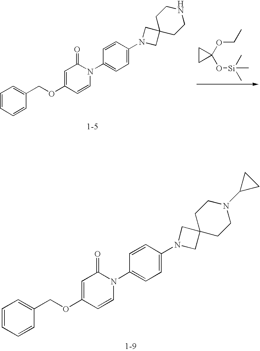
C1=CC=CC(COC2=CC(=O)N(C3=CC=C(N4CC5(CCN(C6CC6)CC5)C4)C=C3)C=C2)=C1.C1=CC=CC(COC2=CC(=O)N(C3=CC=C(N4CC5(CCNCC5)C4)C=C3)C=C2)=C1.C1C(O[Si](C)(C)C)(OCC)C1
